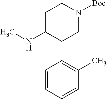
C1=CC=CC(C)=C1C1CN([Boc])CCC1NC
